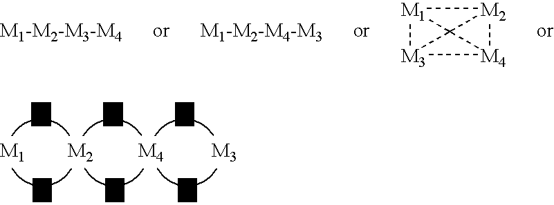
[M1]12C34[M4]([M2]13)[M3]24
